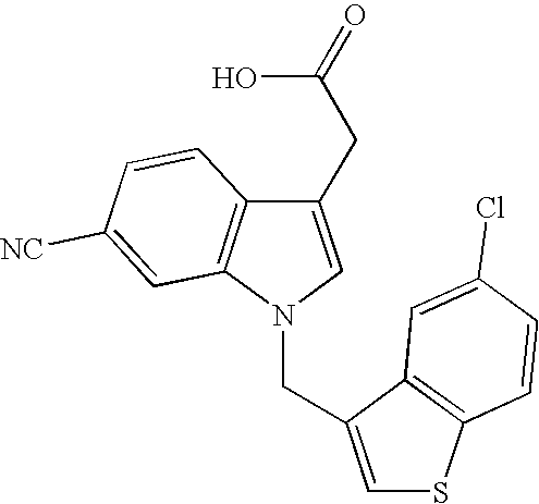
C1(CC(O)=O)=CN(CC2=CSC3=C2C=C(Cl)C=C3)C2=C1C=CC([NC])=C2
